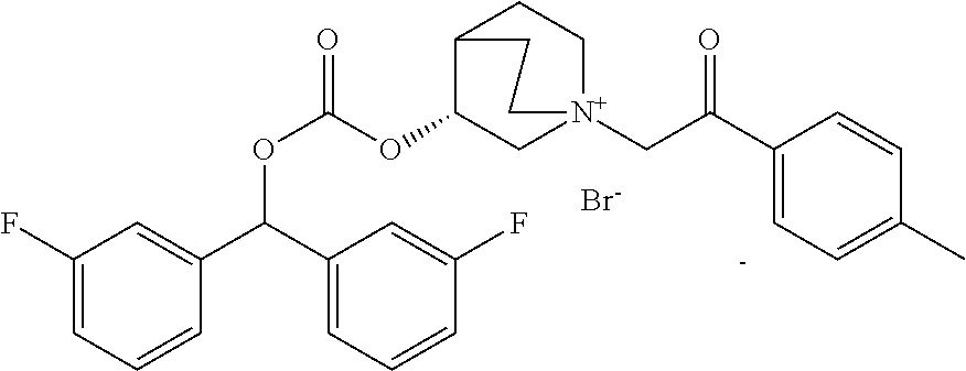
C1(F)=CC=CC(C(C2=CC=CC(F)=C2)OC(OC2C[N+]3(CC(C4=CC=C(C)C=C4)=O)CCC2CC3)=O)=C1.[Br-]
